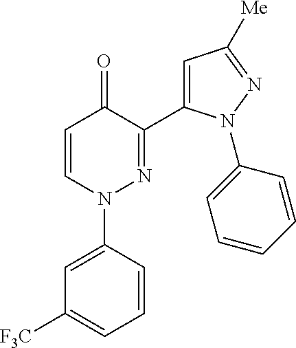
C1=CC=C([F3C])C=C1N1N=C(C2=CC([Me])=NN2C2=CC=CC=C2)C(=O)C=C1
